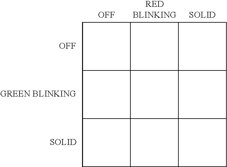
C12CC3C14C15C2CC1C1CC2C6C4(C3C6)C512.[OFF].[GREEN BLINKING].[SOLID]
